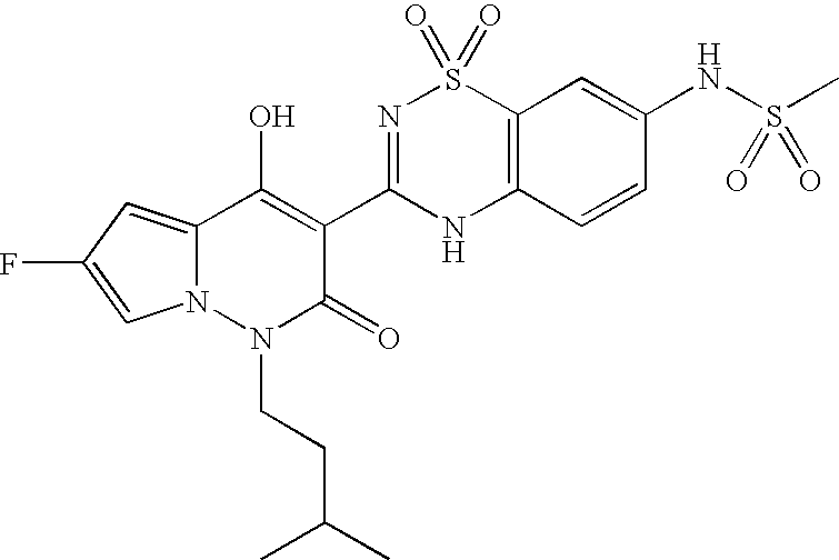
C12=CC(F)=CN1N(CCC(C)C)C(=O)C(C1=NS(=O)(=O)C3=C(N1)C=CC(NS(=O)(C)=O)=C3)=C2O
